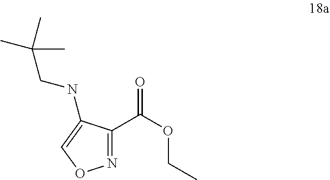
N1=C(C(=O)OCC)C(NCC(C)(C)C)=CO1
